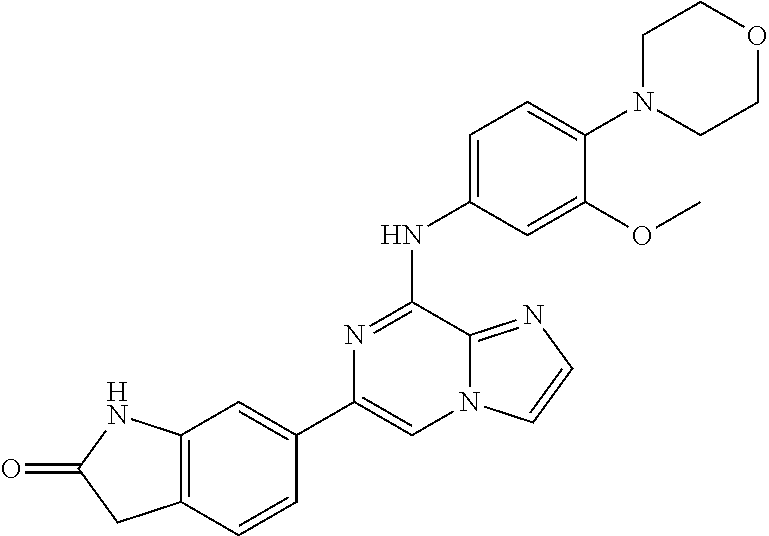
C1(C2=CC3=C(C=C2)CC(=O)N3)=CN2C(=NC=C2)C(NC2=CC=C(N3CCOCC3)C(OC)=C2)=N1
